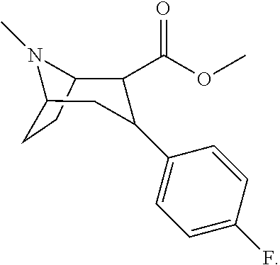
C12CCC(N1C)CC(C1=CC=C(F)C=C1)C2C(OC)=O
